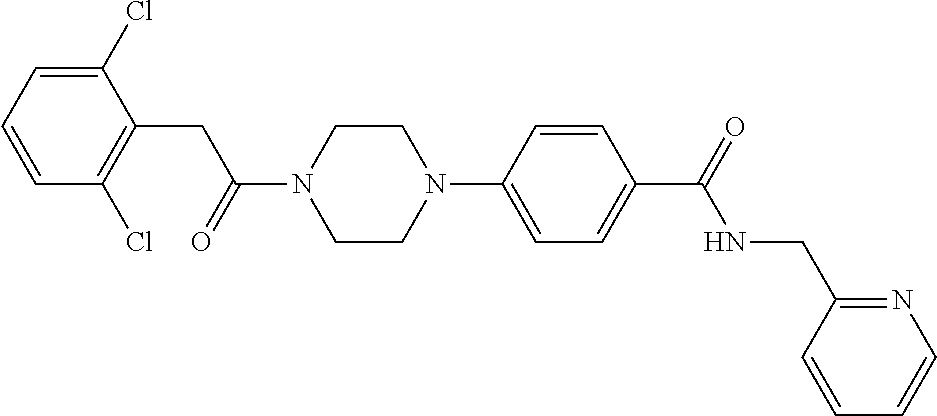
C1(Cl)=CC=CC(Cl)=C1CC(N1CCN(C2=CC=C(C(=O)NCC3=NC=CC=C3)C=C2)CC1)=O
